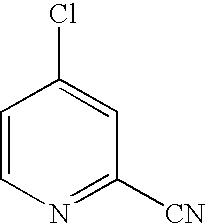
C1=CN=C([CN])C=C1Cl
